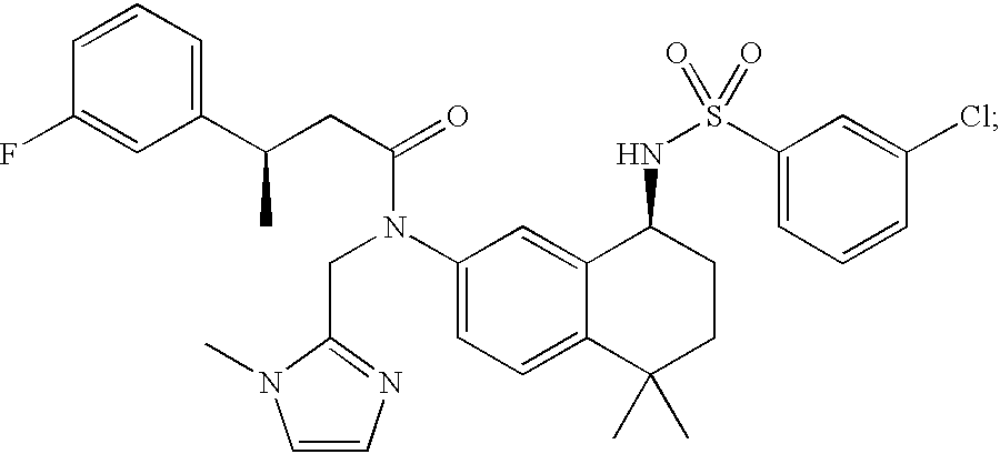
C1(C(CC(=O)N(C2=CC=C3C(=C2)C(NS(=O)(C2=CC=CC(Cl)=C2)=O)CCC3(C)C)CC2=NC=CN2C)C)=CC=CC(F)=C1
